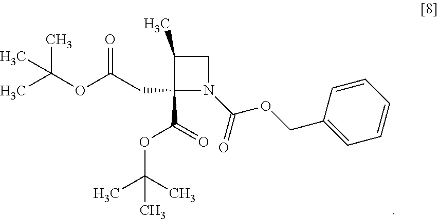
C1(CC(OC(C)(C)C)=O)(C(OC(C)(C)C)=O)N(C(=O)OCC2=CC=CC=C2)CC1C
